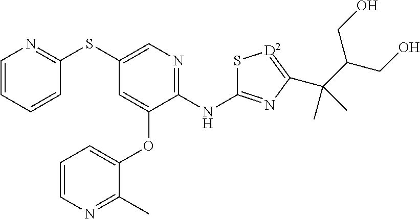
S(C1=CN=C(NC2=NC(C(C(CO)CO)(C)C)=[D2]S2)C(OC2=CC=CN=C2C)=C1)C1=NC=CC=C1
